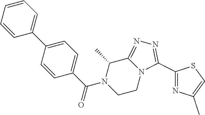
C1=C(C2=CC=CC=C2)C=CC(C(N2CCN3C(=NN=C3C3=NC(C)=CS3)C2C)=O)=C1
